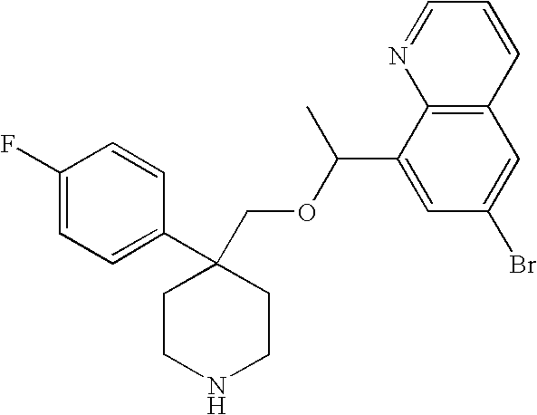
C1(F)=CC=C(C2(COC(C3=CC(Br)=CC4=C3N=CC=C4)C)CCNCC2)C=C1
